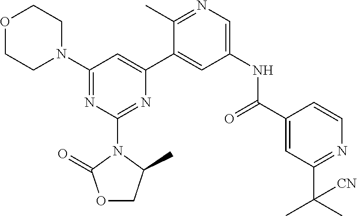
C1(N2CCOCC2)=NC(N2C(=O)OCC2C)=NC(C2=CC(NC(C3=CC(C(C)(C)[CN])=NC=C3)=O)=CN=C2C)=C1
